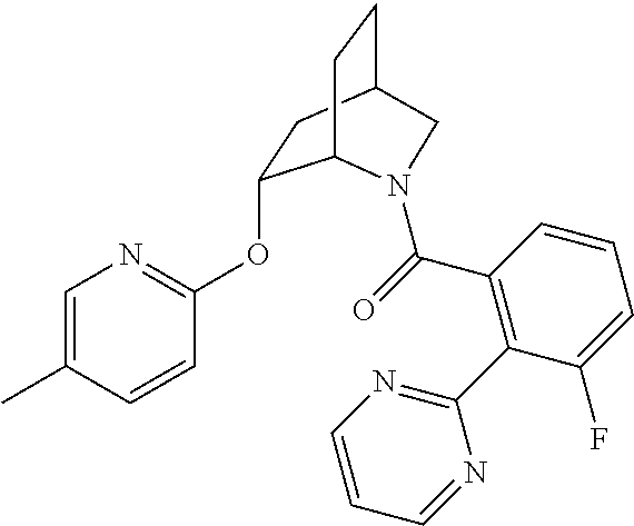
C1=C(C)C=CC(OC2CC3CCC2N(C(C2=C(C4=NC=CC=N4)C(F)=CC=C2)=O)C3)=N1
